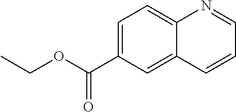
C1=C(C(OCC)=O)C=C2C(=C1)N=CC=C2
